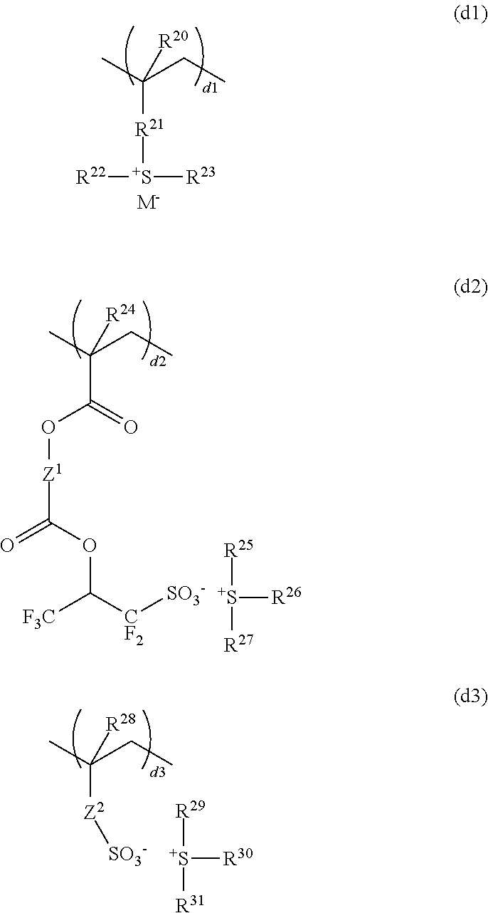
CC(CC)([R20])[R21][S+]([R23])[R22].[M-].CC(CC)([R24])C(=O)O[Z1]C(OC([CF2][SO3-])[F3C])=O.[R25][S+]([R26])[R27].CC(CC)([R28])[Z2][SO3-].[R29][S+]([R30])[R31]
